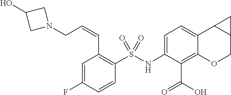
C1(NS(C2=C(C=CCN3CC(O)C3)C=C(F)C=C2)(=O)=O)=CC=C2C(=C1C(=O)O)OCC1C2C1
